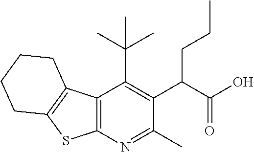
C12=C(N=C(C)C(C(CCC)C(O)=O)=C1C(C)(C)C)SC1=C2CCCC1
